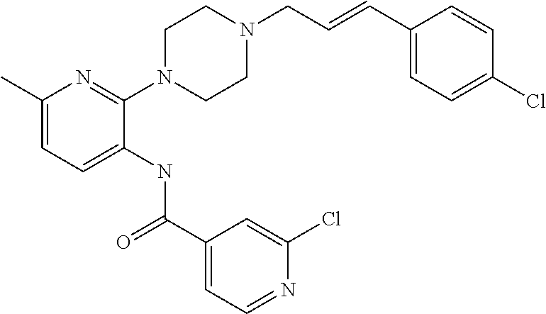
C1(C)=CC=C(NC(C2=CC=NC(Cl)=C2)=O)C(N2CCN(CC=CC3=CC=C(Cl)C=C3)CC2)=N1
